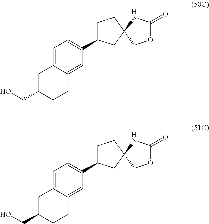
C1C(C2=CC=C3C(=C2)CCC(CO)C3)CC2(C1)COC(=O)N2.C1C(C2=CC=C3C(=C2)CCC(CO)C3)CC2(C1)COC(=O)N2
